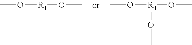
CO[R1]OC.CO[R1](OC)OC
